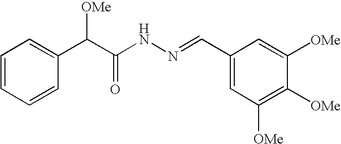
C1=CC=CC(C(C(NN=CC2=CC([OMe])=C([OMe])C([OMe])=C2)=O)[OMe])=C1
